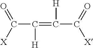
C(C([H])=C([H])C(=O)[X])([X])=O
